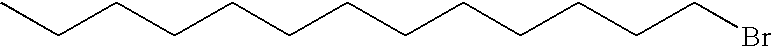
C(CCCCCCCCCCCBr)C
